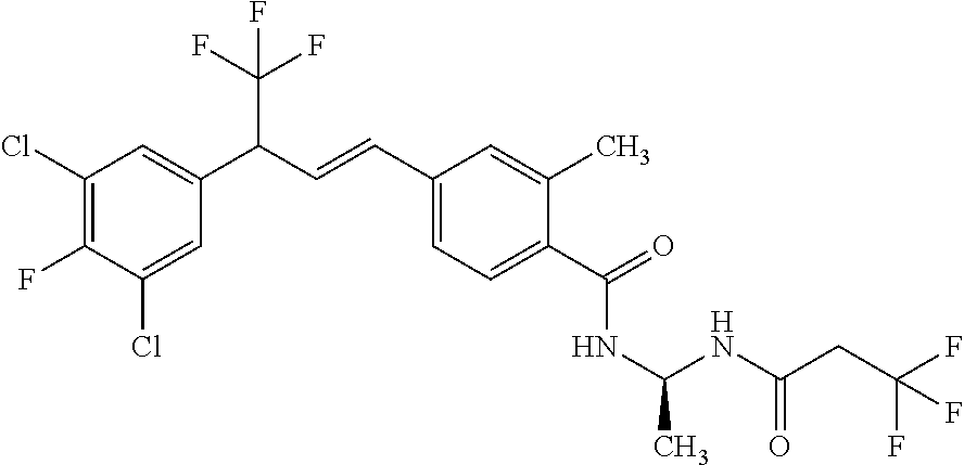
C1(Cl)=C(F)C(Cl)=CC(C(C=CC2=CC=C(C(=O)NC(C)NC(CC(F)(F)F)=O)C(C)=C2)C(F)(F)F)=C1
